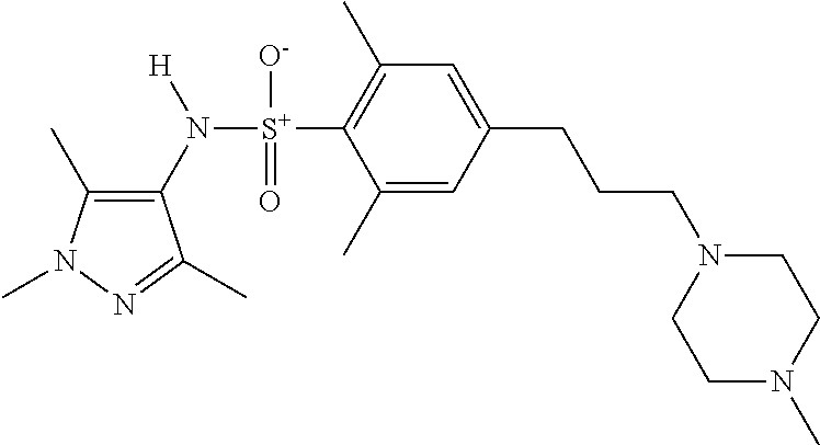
C1(C)=C(N([S+](C2=C(C)C=C(CCCN3CCN(C)CC3)C=C2C)([O-])=O)[H])C(C)=NN1C
